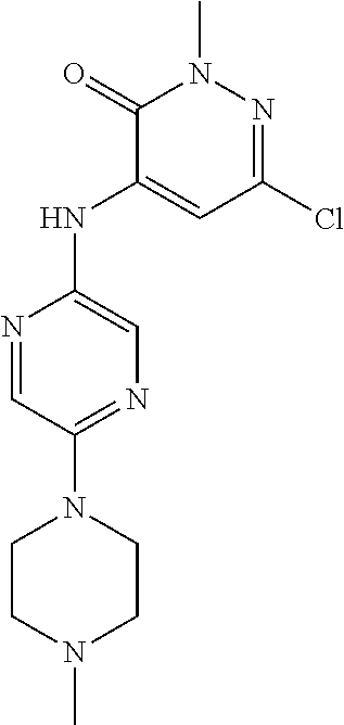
C1(=O)C(NC2=CN=C(N3CCN(C)CC3)C=N2)=CC(Cl)=NN1C
